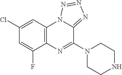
C1(Cl)=CC2=C(C(F)=C1)N=C(N1CCNCC1)C1=NN=NN21
